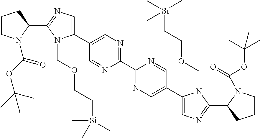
C1(C2=CN=C(C3=NC=C(C4=CN=C(C5CCCN5C(=O)OC(C)(C)C)N4COCC[Si](C)(C)C)C=N3)N=C2)=CN=C(C2CCCN2C(OC(C)(C)C)=O)N1COCC[Si](C)(C)C
